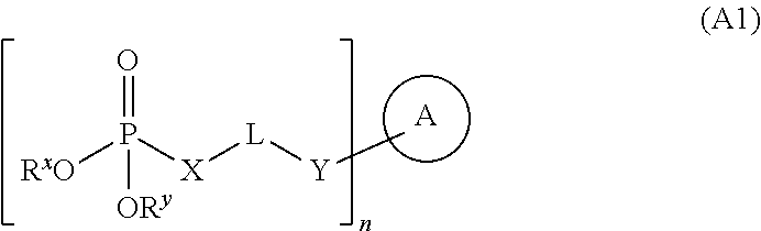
[A].[Y](C)[L][X]P([RxO])(=O)[ORy]
